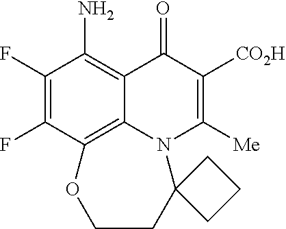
C1(F)=C(F)C2=C3C(=C1N)C(=O)C([CO2H])=C([Me])N3C1(CCO2)CCC1
